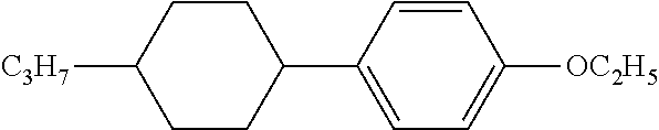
C1=CC(C2CCC([C3H7])CC2)=CC=C1[OC2H5]
